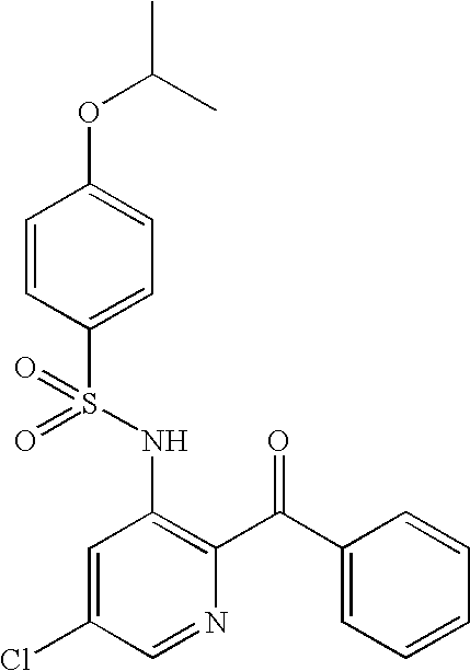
O=S(NC1=C(C(=O)C2=CC=CC=C2)N=CC(Cl)=C1)(=O)C1=CC=C(OC(C)C)C=C1
